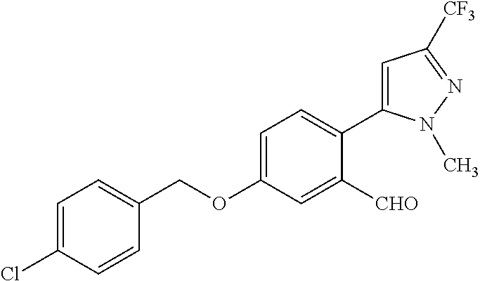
C1(OCC2=CC=C(Cl)C=C2)=CC=C(C2=CC([CF3])=NN2C)C([CHO])=C1
